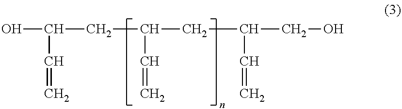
OC(C=C)CC(C=C)CC(CO)C=C
